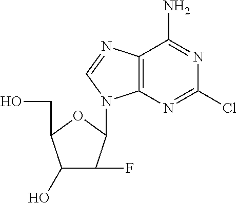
C1(O)C(F)C(N2C3=C(C(N)=NC(Cl)=N3)N=C2)OC1CO
